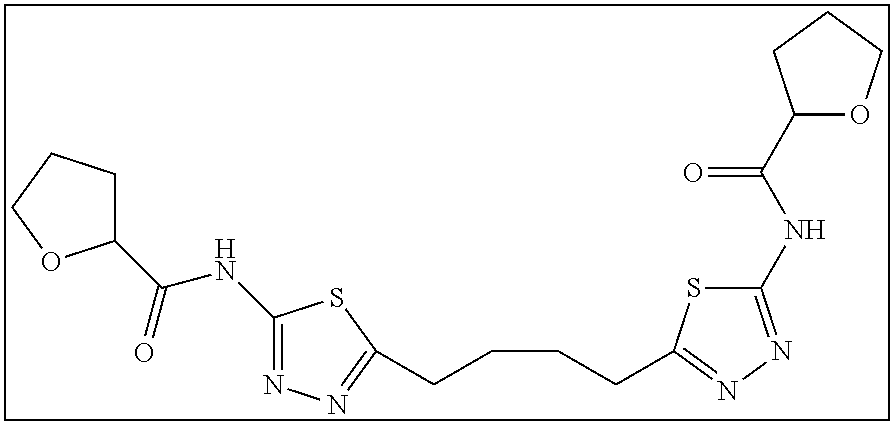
C1(NC(=O)C2CCCO2)=NN=C(CCCCC2=NN=C(NC(=O)C3OCCC3)S2)S1
